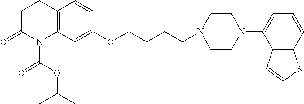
C12=C(C=C(OCCCCN3CCN(C4=CC=CC5=C4C=CS5)CC3)C=C1)N(C(OC(C)C)=O)C(=O)CC2
